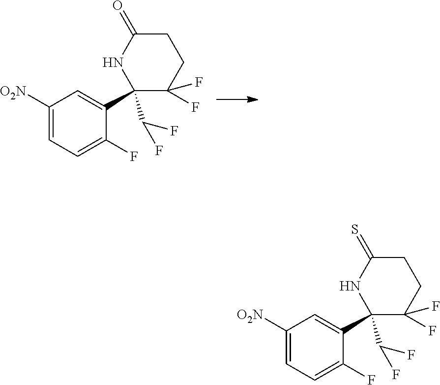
C1([O2N])=CC=C(F)C(C2(C(F)F)C(F)(F)CCC(=O)N2)=C1.C1([O2N])=CC=C(F)C(C2(C(F)F)C(F)(F)CCC(=S)N2)=C1
